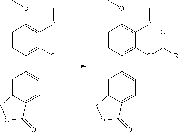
C12=CC(C3=C(OC([R])=O)C(OC)=C(OC)C=C3)=CC=C1C(=O)OC2.C12=CC(C3=C(O)C(OC)=C(OC)C=C3)=CC=C1C(=O)OC2
